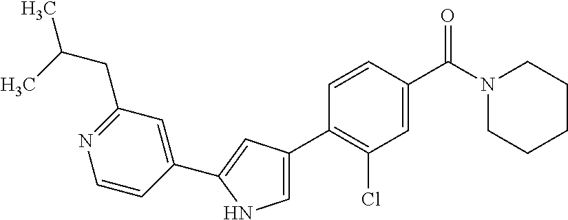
C1(C2=CC(C3=C(Cl)C=C(C(N4CCCCC4)=O)C=C3)=CN2)=CC(CC(C)C)=NC=C1
